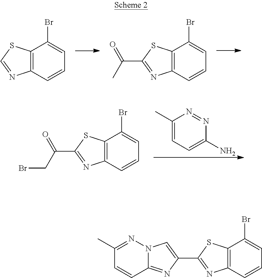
C12=C(C=CC=C1Br)N=CS2.C12=C(C=CC=C1Br)N=C(C(C)=O)S2.C12=C(C=CC=C1Br)N=C(C(CBr)=O)S2.C1(C)=CC=C(N)N=N1.C12=C(C=CC=C1Br)N=C(C1=CN3C(=N1)C=CC(C)=N3)S2
